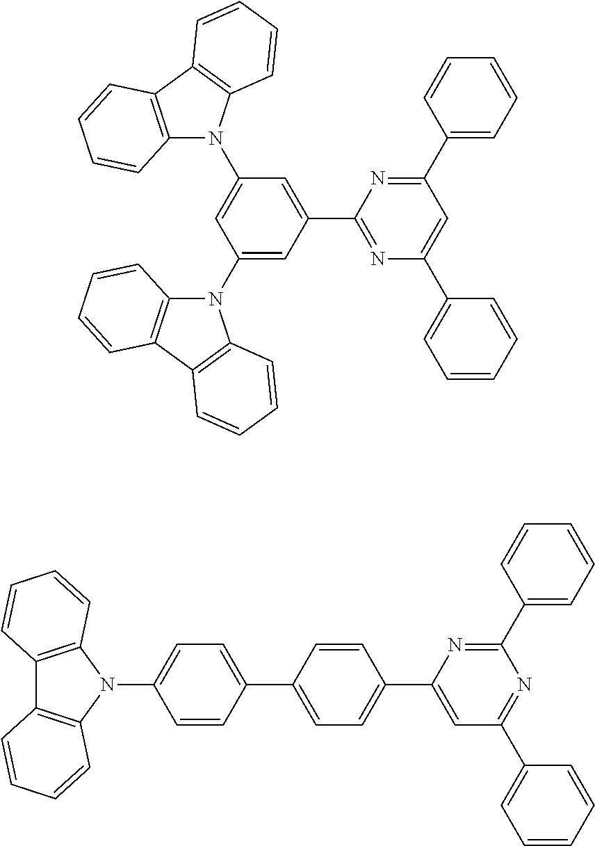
C1=C(N2C3=C(C4=C2C=CC=C4)C=CC=C3)C=C(C2=NC(C3=CC=CC=C3)=CC(C3=CC=CC=C3)=N2)C=C1N1C2=C(C3=C1C=CC=C3)C=CC=C2.C1(C2=CC=C(N3C4=C(C5=C3C=CC=C5)C=CC=C4)C=C2)=CC=C(C2=CC(C3=CC=CC=C3)=NC(C3=CC=CC=C3)=N2)C=C1
